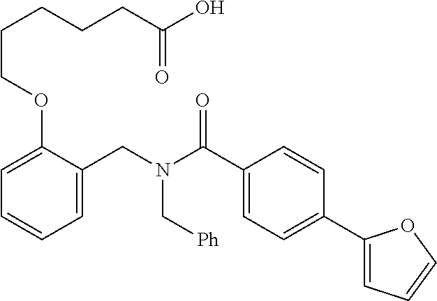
C1=C(CN(C(C2=CC=C(C3=CC=CO3)C=C2)=O)C[Ph])C(OCCCCCC(O)=O)=CC=C1
